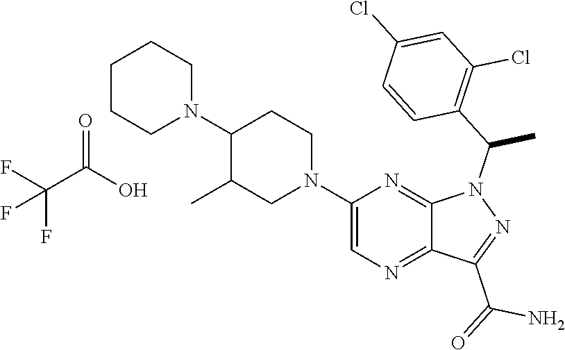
C1(N2CCCCC2)C(C)CN(C2=CN=C3C(=N2)N(C(C2=C(Cl)C=C(Cl)C=C2)C)N=C3C(=O)N)CC1.FC(C(O)=O)(F)F
